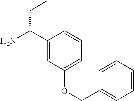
C1(C(N)CC)=CC(OCC2=CC=CC=C2)=CC=C1
